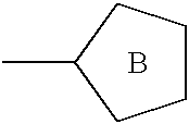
CC1CCCC1.B
